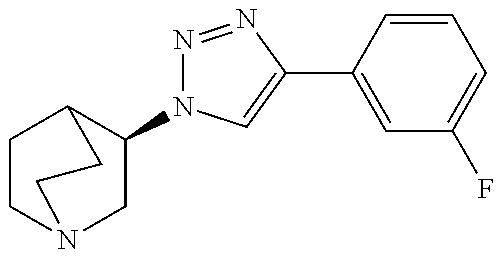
C1(N2N=NC(C3=CC(F)=CC=C3)=C2)CN2CCC1CC2
